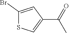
C1(Br)=CC(C(=O)C)=CS1
